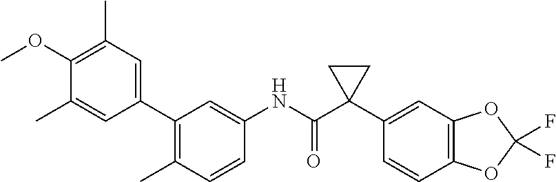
C1=CC(C)=C(C2=CC(C)=C(OC)C(C)=C2)C=C1NC(C1(C2=CC3=C(C=C2)OC(F)(F)O3)CC1)=O
